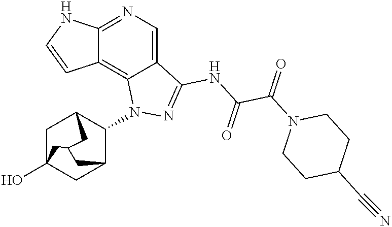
C12=NC=C3C(=C1C=CN2)N(C1C2CC4(O)CC1CC(C4)C2)N=C3NC(C(=O)N1CCC(C#N)CC1)=O
